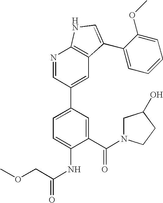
C1(C(N2CC(O)CC2)=O)=CC(C2=CC3=C(N=C2)NC=C3C2=CC=CC=C2OC)=CC=C1NC(COC)=O
